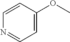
C1=C(OC)C=CN=C1
